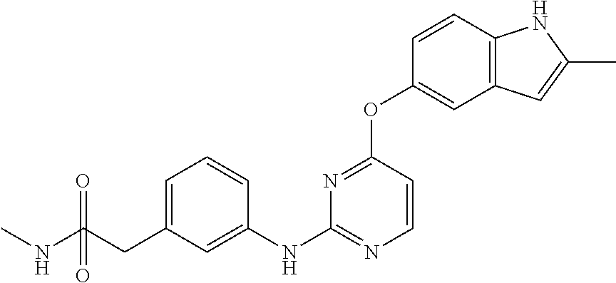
C1=CC2=C(C=C1OC1=NC(NC3=CC(CC(NC)(=O)=O)=CC=C3)=NC=C1)C=C(C)N2
